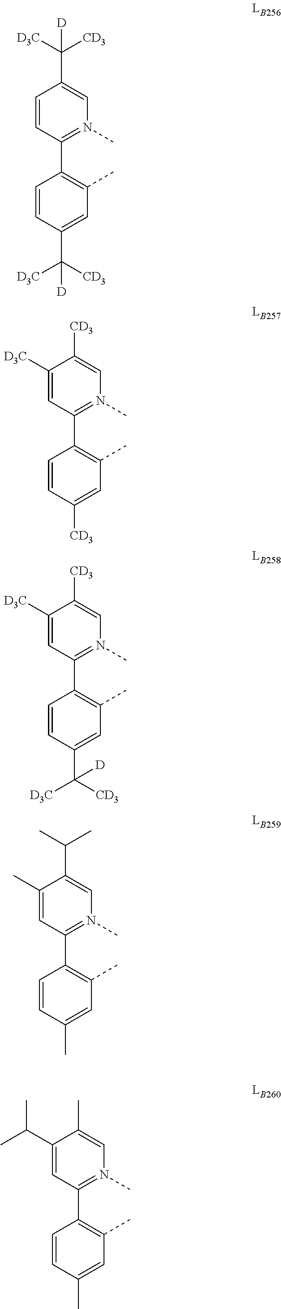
C1=CC(C([CD3])([D3C])[D])=CC(C)=C1C1=N(C)C=C(C([D3C])([CD3])[D])C=C1.C1=CC([CD3])=CC(C)=C1C1=N(C)C=C([CD3])C([D3C])=C1.C1=CC(C([CD3])([D3C])[D])=CC(C)=C1C1=N(C)C=C([CD3])C([D3C])=C1.C1=CC(C)=CC(C)=C1C1=N(C)C=C(C(C)C)C(C)=C1.C1=CC(C)=CC(C)=C1C1=N(C)C=C(C)C(C(C)C)=C1
